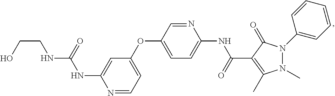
N1=CC=C(OC2=CC=C(NC(=O)C3=C(C)N(C)N(C4=CC=CC=C4)C3=O)N=C2)C=C1NC(=O)NCCO
